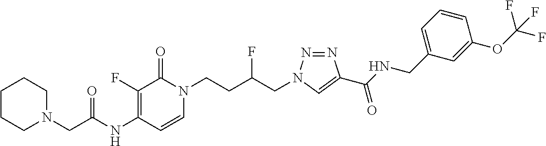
N(C1=C(F)C(=O)N(CCC(CN2N=NC(C(NCC3=CC=CC(OC(F)(F)F)=C3)=O)=C2)F)C=C1)C(=O)CN1CCCCC1
